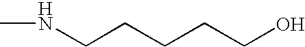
C(CCCCO)NC
